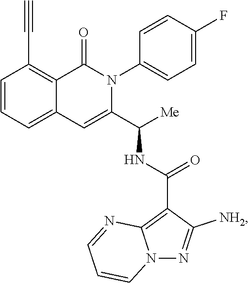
C1=CC=C2C(=C1C#C)C(=O)N(C1=CC=C(F)C=C1)C(C([Me])NC(C1=C3N(N=C1[NH2])C=CC=N3)=O)=C2
